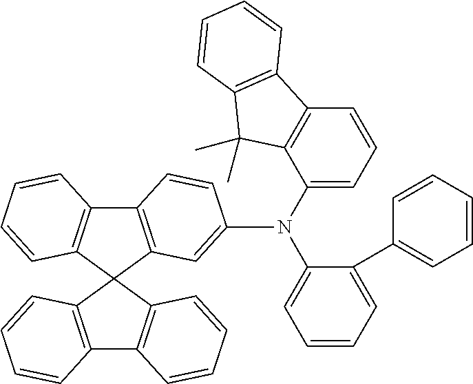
C12=C(C=CC=C1)C1(C3=C2C=CC(N(C2=CC=CC4=C2C(C)(C)C2=C4C=CC=C2)C2=CC=CC=C2C2=CC=CC=C2)=C3)C2=C(C3=C1C=CC=C3)C=CC=C2
